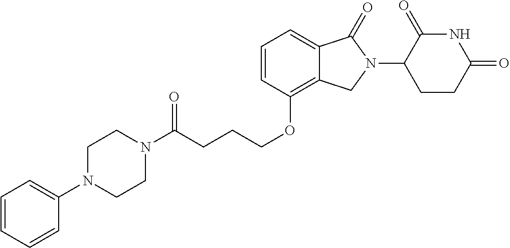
C(CCOC1=C2C(=CC=C1)C(=O)N(C1C(=O)NC(=O)CC1)C2)C(N1CCN(C2=CC=CC=C2)CC1)=O
